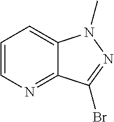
C1=CN=C2C(=C1)N(C)N=C2Br
